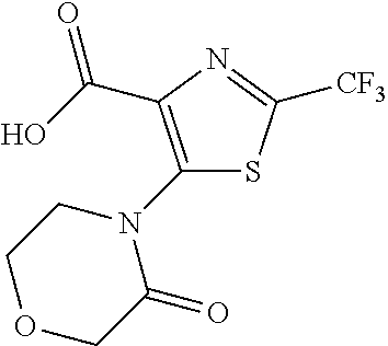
[CF3]C1=NC(C(=O)O)=C(N2CCOCC2=O)S1
